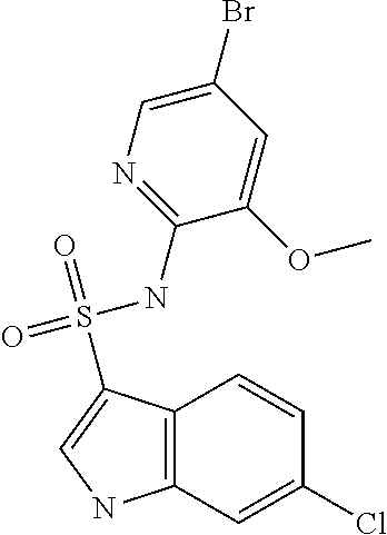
C12=C(C=C(Cl)C=C1)NC=C2S(=O)(NC1=NC=C(Br)C=C1OC)=O
